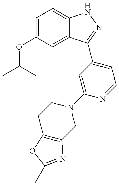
CC(C)OC1=CC=C2C(=C1)C(C1=CC=NC(N3CCC4=C(C3)N=C(C)O4)=C1)=NN2
